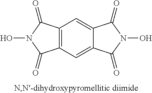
ON1C(=O)C2=C(C1=O)C=C1C(=C2)C(=O)N(O)C1=O
